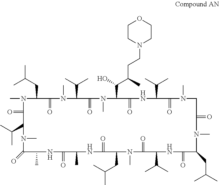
CC(CC1N(C)C(=O)C(C(C)C)N(C)C(=O)C(C)NC(=O)C(C)NC(=O)C(CC(C)C)N(C)C(=O)C(C(C)C)NC(=O)C(CC(C)C)N(C)C(=O)CN(C)C(=O)C(C(C)C)NC(=O)C(C(C(C)CCN2CCOCC2)O)N(C)C(=O)C(C(C)C)N(C)C1=O)C
